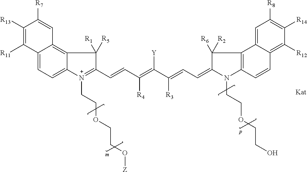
C12=C3C(=CC=C1[N+](CCOCCO[Z])=C(C=CC(=C(C(=CC=C1C([R6])([R2])C4=C(N1CCOCCO)C=CC1=C([R12])C([R14])=C([R8])C=C41)[R3])[Y])[R4])C2([R1])[R5])C([R11])=C([R13])C([R7])=C3
